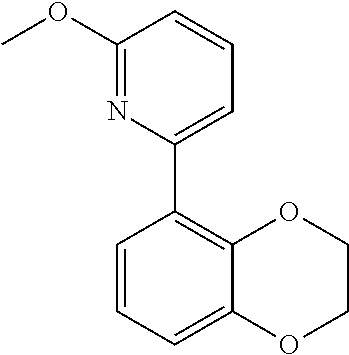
C1=C2C(=C(C3=CC=CC(OC)=N3)C=C1)OCCO2
